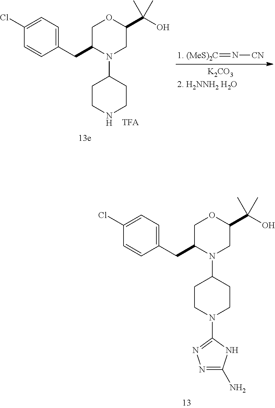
C1(CC2COC(C(O)(C)C)CN2C2CCN(C3=NN=C(N)N3)CC2)=CC=C(Cl)C=C1.C1(CC2COC(C(O)(C)C)CN2C2CCNCC2)=CC=C(Cl)C=C1.[1. (MeS)2C]=N[CN].[K2CO3].[2. H2NNH2 H2O]
